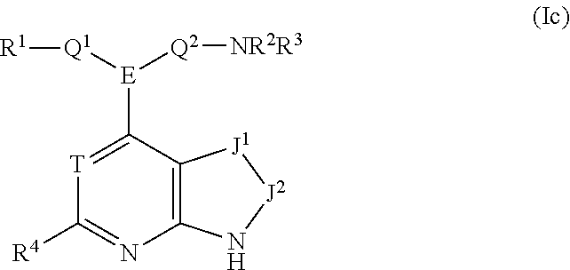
C12=C(C([E]([Q1][R1])[Q2][NR2R3])=[T]C([R4])=N1)[J1][J2]N2
